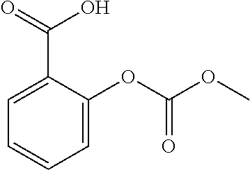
C1=C(C(O)=O)C(OC(OC)=O)=CC=C1
